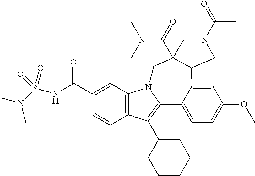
C12=C(C=C(C(NS(N(C)C)(=O)=O)=O)C=C1)N1C(=C2C2CCCCC2)C2=CC=C(OC)C=C2C2C(C(=O)N(C)C)(C1)CN(C(C)=O)C2
